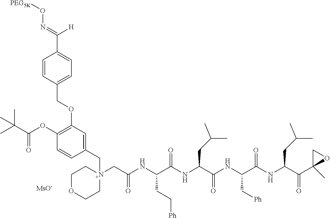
[MsO-].O(C1=C(OC(C(C)(C)C)=O)C=CC(C[N+]2(CC(NC(C(NC(C(NC(C(NC(C(C3(C)OC3)=O)CC(C)C)=O)C[Ph])=O)CC(C)C)=O)CC[Ph])=O)CCOCC2)=C1)CC1=CC=C(C(=NO[PEG5K])[H])C=C1
